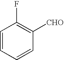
C1(F)=C([CHO])C=CC=C1
